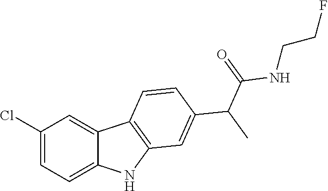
C1=C(Cl)C=C2C(=C1)NC1=C2C=CC(C(C)C(=O)NCCF)=C1
